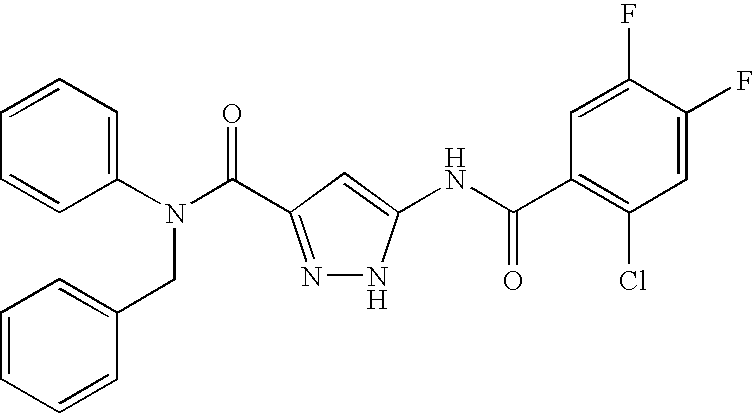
N(C(=O)C1=NNC(NC(C2=C(Cl)C=C(F)C(F)=C2)=O)=C1)(C1=CC=CC=C1)CC1=CC=CC=C1
